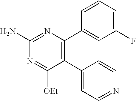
C1(C2=CC=NC=C2)=C(C2=CC(F)=CC=C2)N=C(N)N=C1[OEt]
